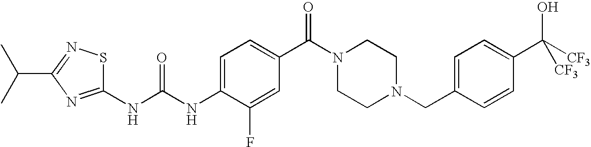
N(C(NC1=CC=C(C(=O)N2CCN(CC3=CC=C(C(O)([CF3])[CF3])C=C3)CC2)C=C1F)=O)C1=NC(C(C)C)=NS1
